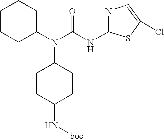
C1CCC(N(C(=O)NC2=NC=C(Cl)S2)C2CCC(N[boc])CC2)CC1
